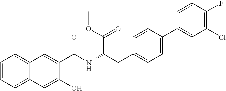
C1=CC=C2C(=C1)C=C(C(NC(CC1=CC=C(C3=CC(Cl)=C(F)C=C3)C=C1)C(=O)OC)=O)C(O)=C2
